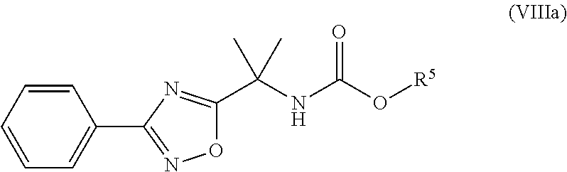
CC(C)(C1=NC(C2=CC=CC=C2)=NO1)NC(O[R5])=O
